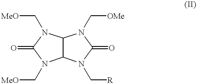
C12C(N(C[MeO])C(=O)N1C[MeO])N(C[OMe])C(=O)N2C[R]
